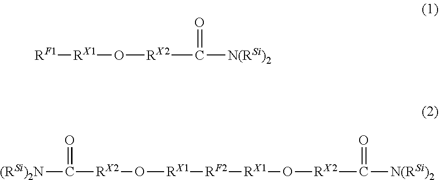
[RF1][RX1]O[RX2]C([N(RSi)2])=O.[(RSi)2N]C([RX2]O[RX1][RF2][RX1]O[RX2]C([N(RSi)2])=O)=O
